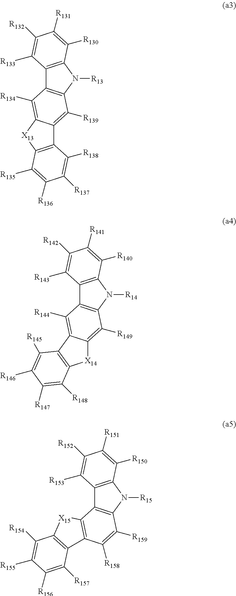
C12=C(N([R13])C3=C1C([R134])=C1C(=C3[R139])C3=C([X13]1)C([R135])=C([R136])C([R137])=C3[R138])C([R130])=C([R131])C([R132])=C2[R133].C12=C(N([R14])C3=C1C([R144])=C1C(=C3[R149])[X14]C3=C1C([R145])=C([R146])C([R147])=C3[R148])C([R140])=C([R141])C([R142])=C2[R143].C12=C(N([R15])C3=C1C1=C(C([R158])=C3[R159])C3=C([X15]1)C([R154])=C([R155])C([R156])=C3[R157])C([R150])=C([R151])C([R152])=C2[R153]
